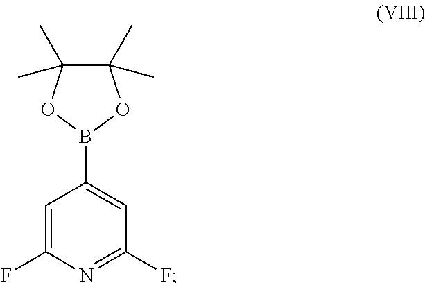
C1=C(F)N=C(F)C=C1B1OC(C)(C)C(C)(C)O1
